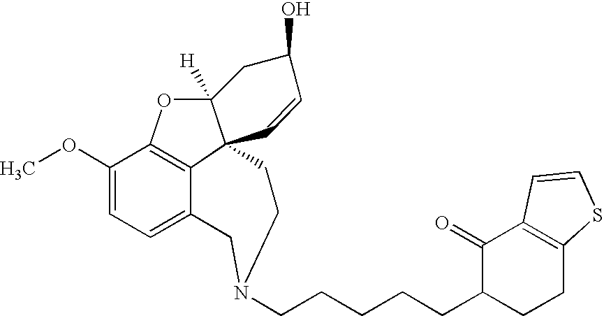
C1(OC)=CC=C2C3=C1OC1([H])C3(CCN(CCCCCC3CCC4=C(C3=O)C=CS4)C2)C=CC(O)C1
